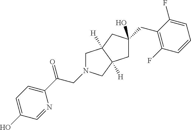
C1N(CC(C2=CC=C(O)C=N2)=O)CC2([H])C1([H])CC(CC1=C(F)C=CC=C1F)(O)C2
